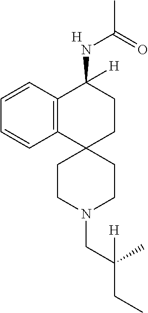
C12=C(C=CC=C1)C(NC(C)=O)([H])CCC21CCN(CC(CC)([H])C)CC1.[H]
